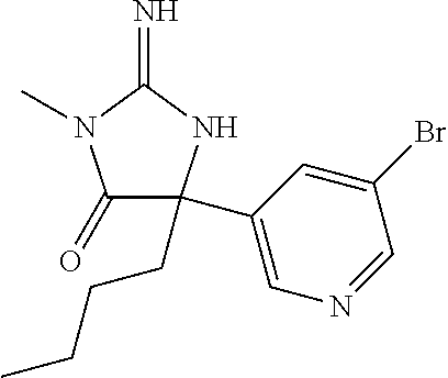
C1(=O)C(C2=CN=CC(Br)=C2)(CCCC)NC(=N)N1C
